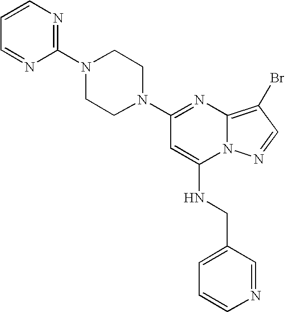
C1=CN=CC(CNC2=CC(N3CCN(C4=NC=CC=N4)CC3)=NC3=C(Br)C=NN23)=C1
